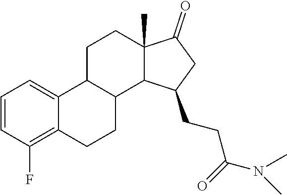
C1=CC(F)=C2C(=C1)C1C(CC2)C2C(C)(CC1)C(=O)CC2CCC(=O)N(C)C
